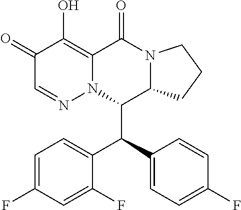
C1=C(F)C=C(F)C(C(C2=CC=C(F)C=C2)C2C3N(C(=O)C4=C(O)C(=O)C=NN24)CCC3)=C1
